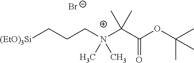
[(EtO)3Si]CCCN(C(C(OC(C)(C)C)=O)(C)C)(C)C.[Br-]
